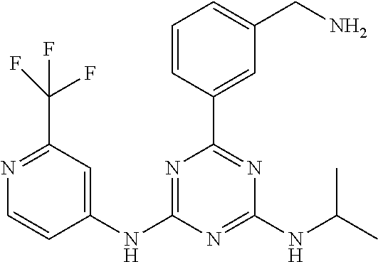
C1(NC2=NC(C3=CC(CN)=CC=C3)=NC(NC(C)C)=N2)=CC(C(F)(F)F)=NC=C1
